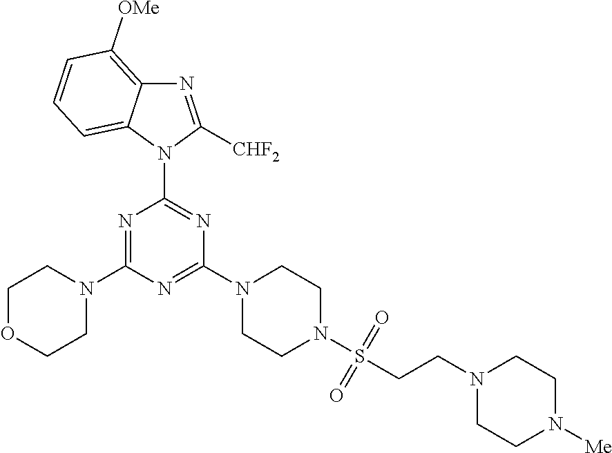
N1=C(N2CCOCC2)N=C(N2CCN(S(CCN3CCN([Me])CC3)(=O)=O)CC2)N=C1N1C2=CC=CC([OMe])=C2N=C1[CHF2]
